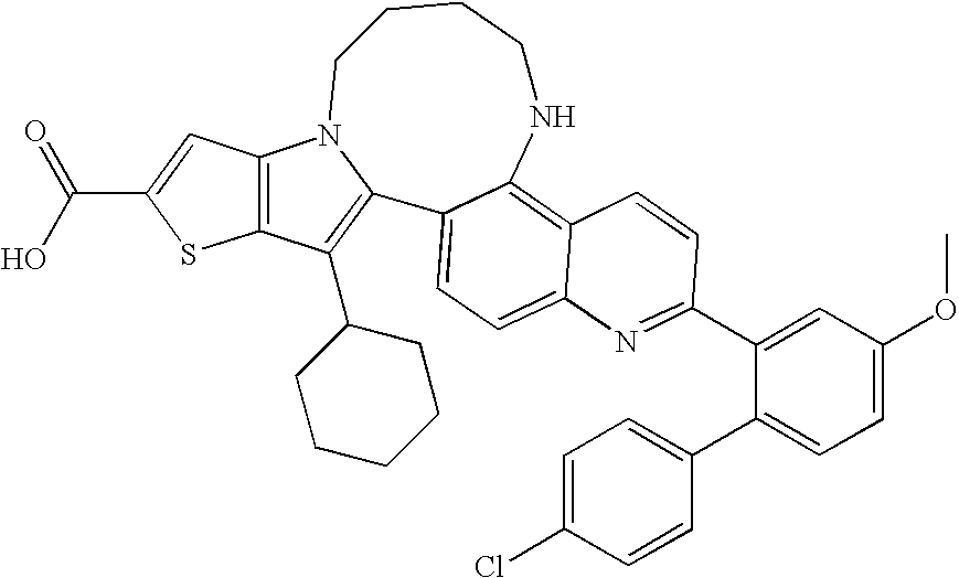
C12=C(C(C3CCCCC3)=C3C4=CC=C5C(=C4NCCCCN13)C=CC(C1=CC(OC)=CC=C1C1=CC=C(Cl)C=C1)=N5)SC(C(=O)O)=C2
